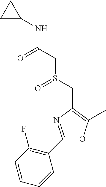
C1=CC(F)=C(C2=NC(CS(CC(NC3CC3)=O)=O)=C(C)O2)C=C1
